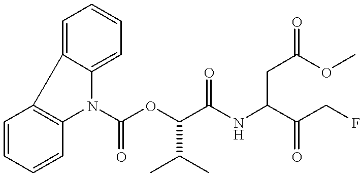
C1=CC=CC2=C1C1=CC=CC=C1N2C(OC(C(NC(CC(OC)=O)C(CF)=O)=O)C(C)C)=O
